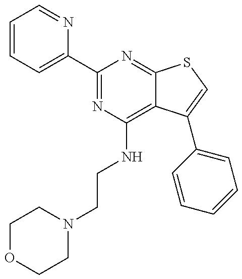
C1=CC=C(C2=NC(NCCN3CCOCC3)=C3C(=N2)SC=C3C2=CC=CC=C2)N=C1
